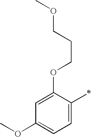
COC1=CC=C(C)C(OCCCOC)=C1
